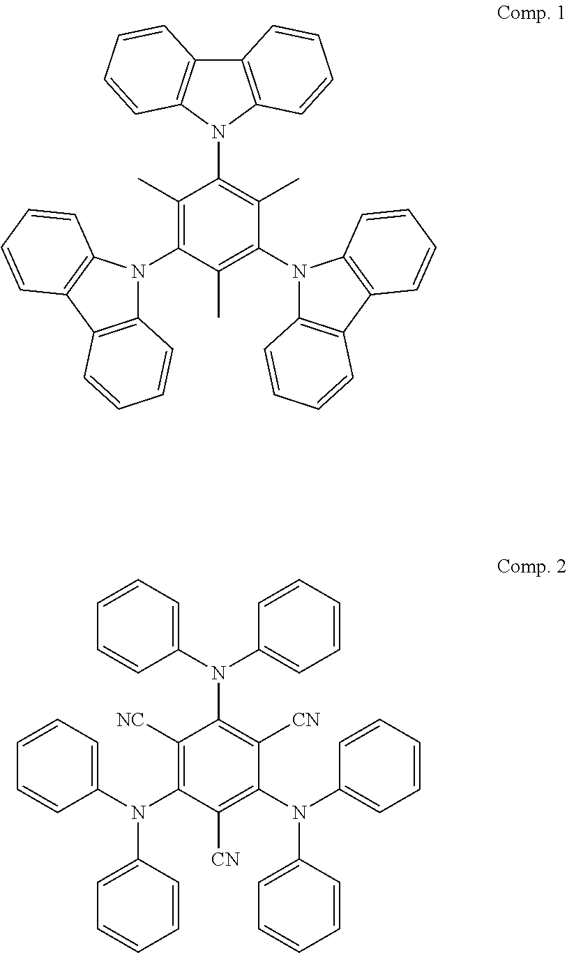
C12=C(N(C3=C(C)C(N4C5=C(C6=C4C=CC=C6)C=CC=C5)=C(C)C(N4C5=C(C6=C4C=CC=C6)C=CC=C5)=C3C)C3=C1C=CC=C3)C=CC=C2.N(C1=C([CN])C(N(C2=CC=CC=C2)C2=CC=CC=C2)=C([CN])C(N(C2=CC=CC=C2)C2=CC=CC=C2)=C1[NC])(C1=CC=CC=C1)C1=CC=CC=C1
